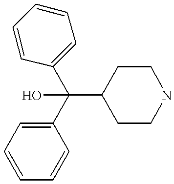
C1CNCCC1C(C1=CC=CC=C1)(C1=CC=CC=C1)O
